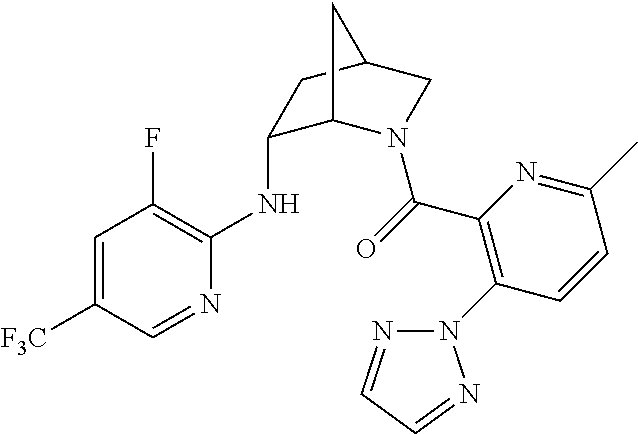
C1=C([F3C])C=NC(NC2C3N(C(=O)C4=C(N5N=CC=N5)C=CC(C)=N4)CC(C2)C3)=C1F
